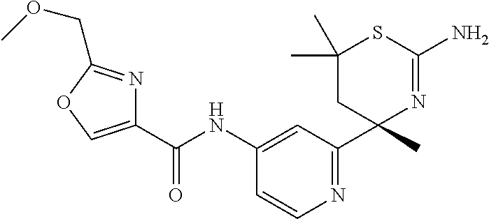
C1(C(NC2=CC(C3(C)N=C(N)SC(C)(C)C3)=NC=C2)=O)=COC(COC)=N1
